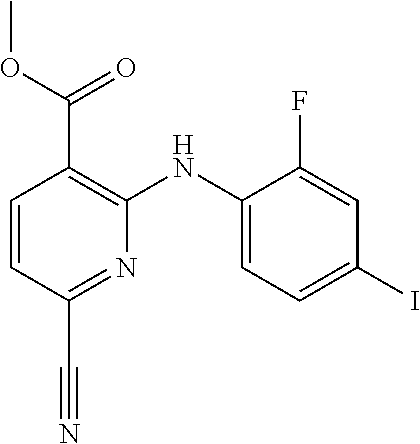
C1(F)=CC(I)=CC=C1NC1=C(C(OC)=O)C=CC(C#N)=N1
